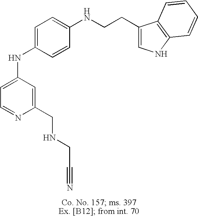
C1=C(NC2=CC=C(NCCC3=CNC4=C3C=CC=C4)C=C2)C=C(CNCC#N)N=C1
